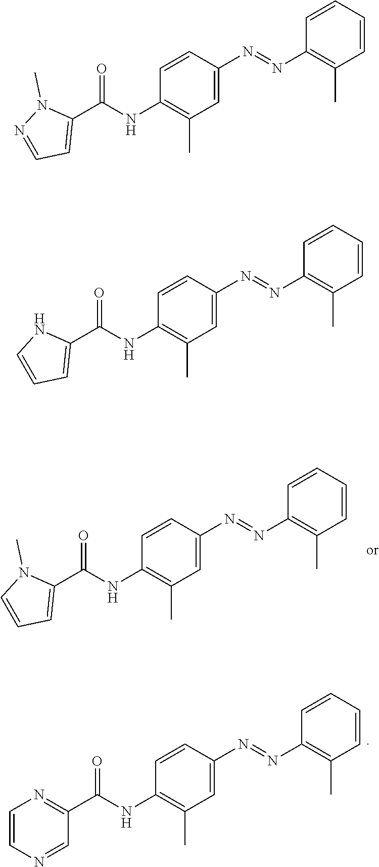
C1=CC(NC(C2=CC=CN2C)=O)=C(C)C=C1N=NC1=C(C)C=CC=C1.C1=CC(NC(C2=NC=CN=C2)=O)=C(C)C=C1N=NC1=C(C)C=CC=C1.C1=CC(NC(C2=CC=NN2C)=O)=C(C)C=C1N=NC1=C(C)C=CC=C1.C1=CC(NC(C2=CC=CN2)=O)=C(C)C=C1N=NC1=C(C)C=CC=C1
